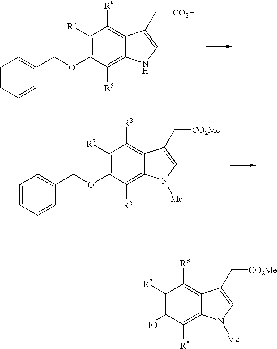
C1=CC=CC(COC2=C([R7])C([R8])=C3C(=C2[R5])NC=C3C[CO2H])=C1.C1=CC=CC(COC2=C([R7])C([R8])=C3C(=C2[R5])N([Me])C=C3C[CO2Me])=C1.OC1=C([R7])C([R8])=C2C(=C1[R5])N([Me])C=C2C[CO2Me]
